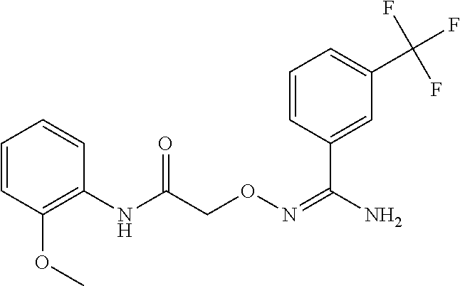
C1=CC(OC)=C(NC(=O)CON=C(N)C2=CC(C(F)(F)F)=CC=C2)C=C1
